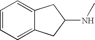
C1=CC=C2C(=C1)CC(NC)C2
